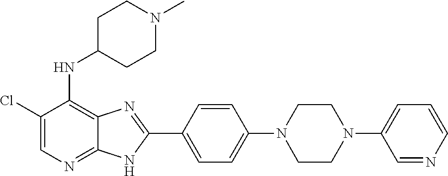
C1(Cl)=CN=C2C(=C1NC1CCN(C)CC1)N=C(C1=CC=C(N3CCN(C4=CC=CN=C4)CC3)C=C1)N2
